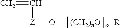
C([Z]O[(CH2)nO][R])=C
